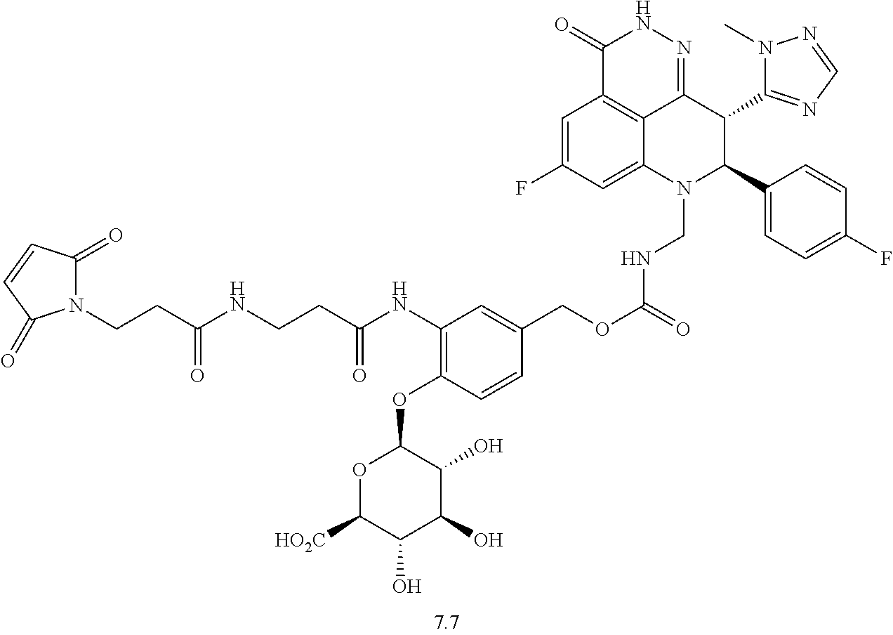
C1=C(F)C=C2C3=C1C(=O)NN=C3C(C1=NC=NN1C)C(C1=CC=C(F)C=C1)N2CNC(=O)OCC1=CC(NC(CCNC(CCN2C(=O)C=CC2=O)=O)=O)=C(OC2OC([HO2C])C(O)C(O)C2O)C=C1
